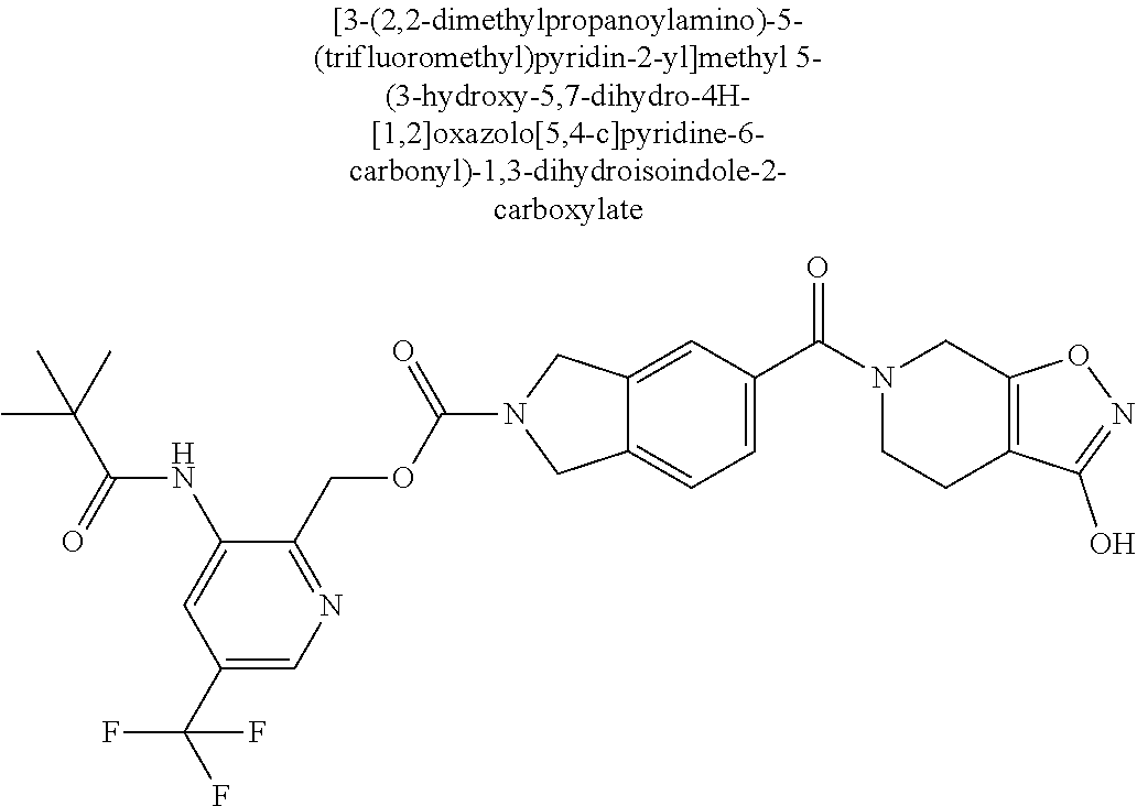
C1(C(F)(F)F)=CN=C(COC(N2CC3=CC=C(C(N4CCC5=C(C4)ON=C5O)=O)C=C3C2)=O)C(NC(C(C)(C)C)=O)=C1
